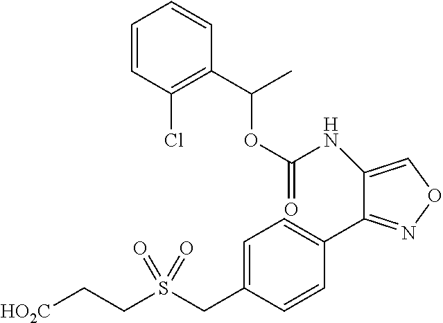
O(C(NC1=CON=C1C1=CC=C(CS(CC[HO2C])(=O)=O)C=C1)=O)C(C1=C(Cl)C=CC=C1)C
